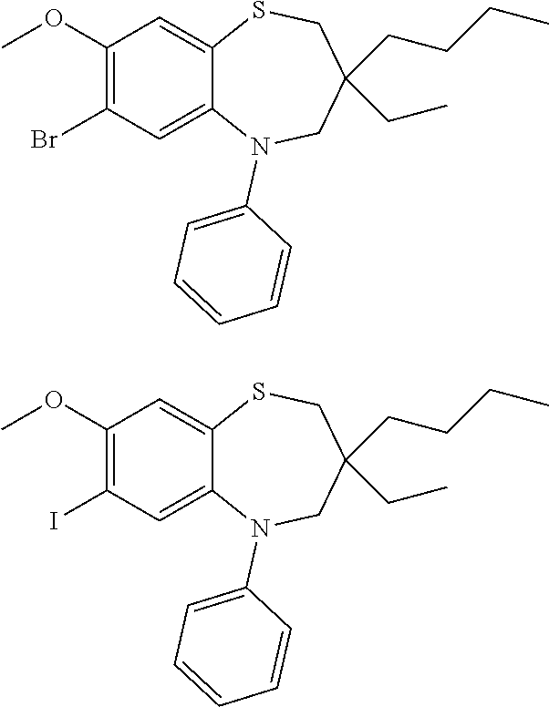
N1(C2=CC=CC=C2)C2=CC(Br)=C(OC)C=C2SCC(CCCC)(CC)C1.N1(C2=CC=CC=C2)C2=CC(I)=C(OC)C=C2SCC(CCCC)(CC)C1
